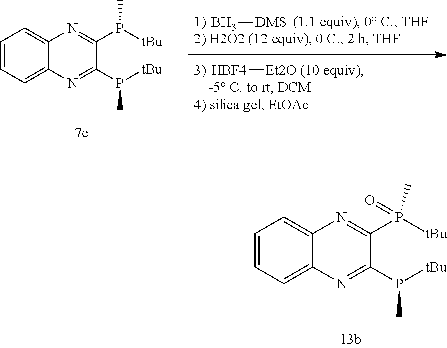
C1=CC=C2C(=C1)N=C(P([tBu])(C)=O)C(P([tBu])C)=N2.B[DMS].[HBF4][Et2O].C1=CC=C2C(=C1)N=C(P([tBu])C)C(P([tBu])C)=N2
